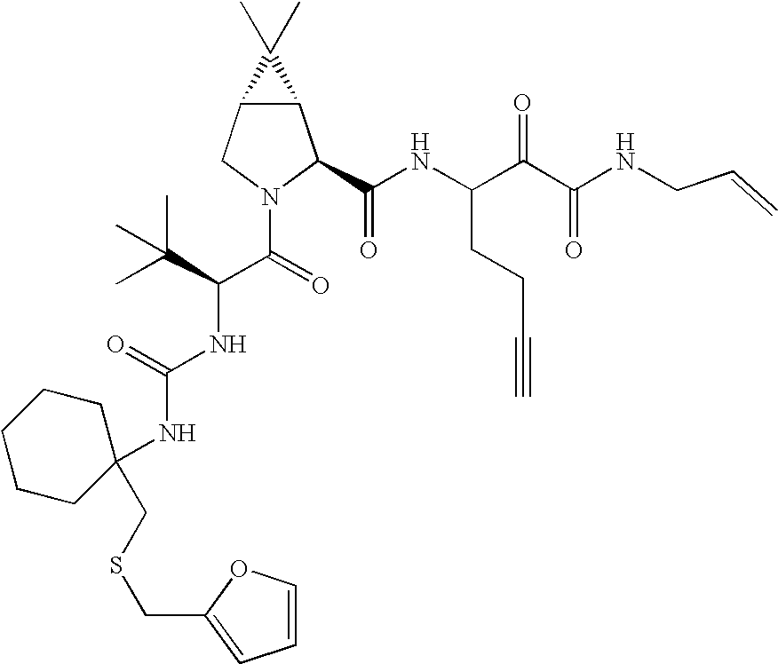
C12C(CN(C(=O)C(C(C)(C)C)NC(NC3(CSCC4=CC=CO4)CCCCC3)=O)C1C(NC(C(C(NCC=C)=O)=O)CCC#C)=O)C2(C)C
